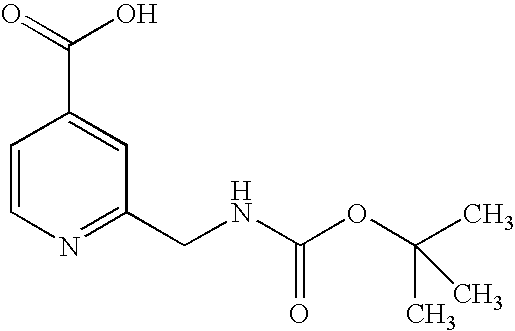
C(C1=CC(CNC(=O)OC(C)(C)C)=NC=C1)(=O)O
